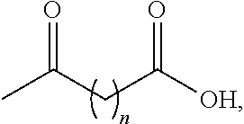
CC(CC([OH])=O)=O
